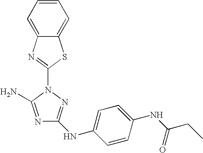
N1=C(N)N(C2=NC3=CC=CC=C3S2)N=C1NC1=CC=C(NC(CC)=O)C=C1
